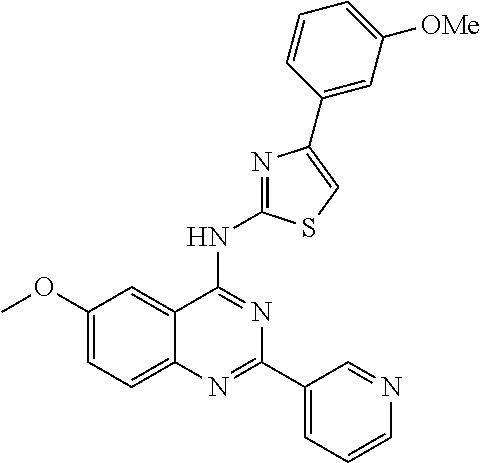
C1(OC)=CC=C2C(=C1)C(NC1=NC(C3=CC([OMe])=CC=C3)=CS1)=NC(C1=CC=CN=C1)=N2
